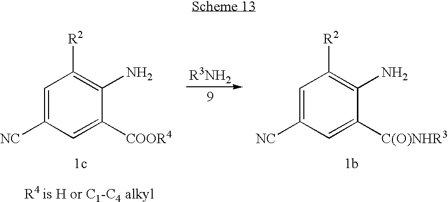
C1=C([NC])C=C([COOR4])C(N)=C1[R2].C1=C([NC])C=C([C(O)NHR3])C(N)=C1[R2]
